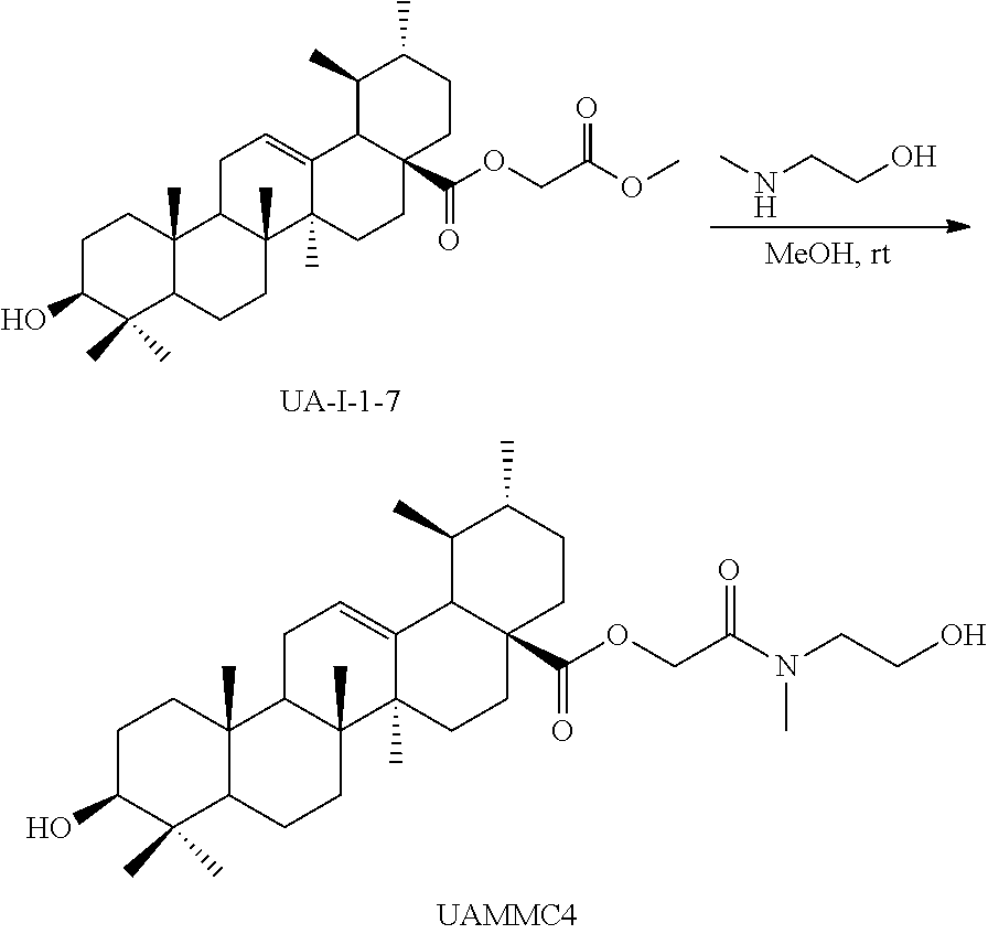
CNCCO.C1C(O)C(C)(C)C2C(C)(C1)C1C(C)(CC2)C2(C)C(=CC1)C1C(C(=O)OCC(=O)OC)(CC2)CCC(C)C1C.[UA-I-1-7].C1C(O)C(C)(C)C2C(C)(C1)C1C(C)(CC2)C2(C)C(=CC1)C1C(C(=O)OCC(=O)N(CCO)C)(CC2)CCC(C)C1C
